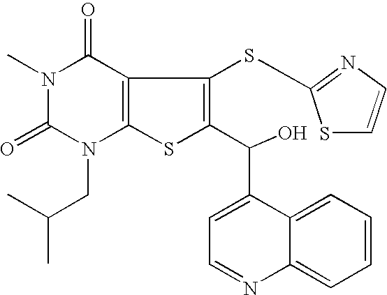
N1(C)C(=O)N(CC(C)C)C2=C(C1=O)C(SC1=NC=CS1)=C(C(C1=CC=NC3=CC=CC=C13)O)S2
